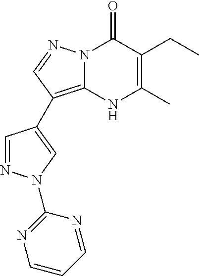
C1=NN(C2=NC=CC=N2)C=C1C1=C2N(C(=O)C(CC)=C(C)N2)N=C1
